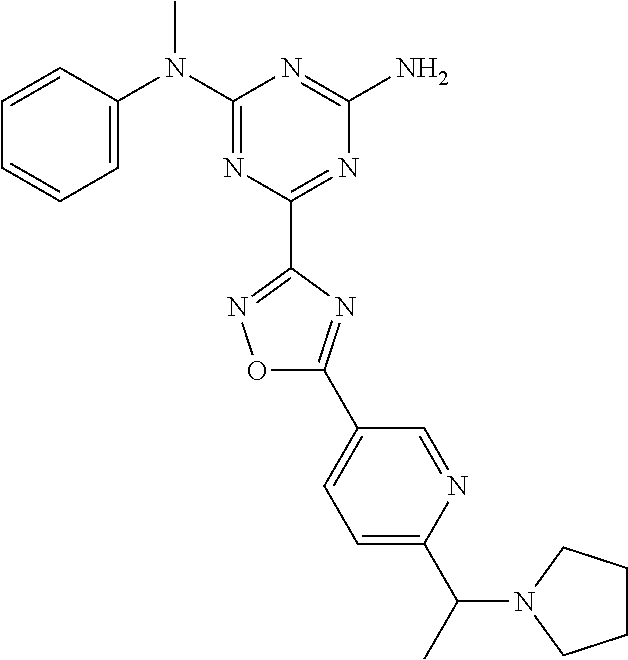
C1=CC(N(C2=NC(C3=NOC(C4=CC=C(C(C)N5CCCC5)N=C4)=N3)=NC(N)=N2)C)=CC=C1
